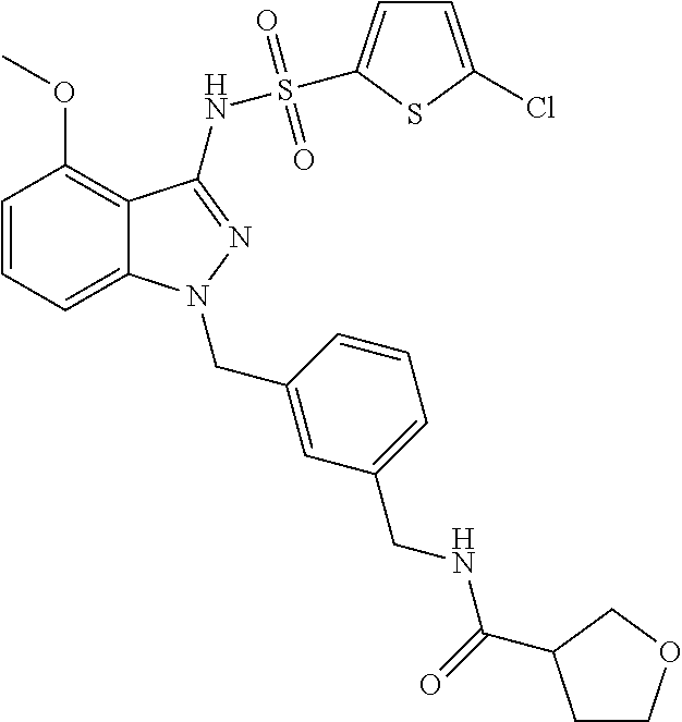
C1=CC=C2C(=C1OC)C(NS(C1=CC=C(Cl)S1)(=O)=O)=NN2CC1=CC(CNC(=O)C2CCOC2)=CC=C1
